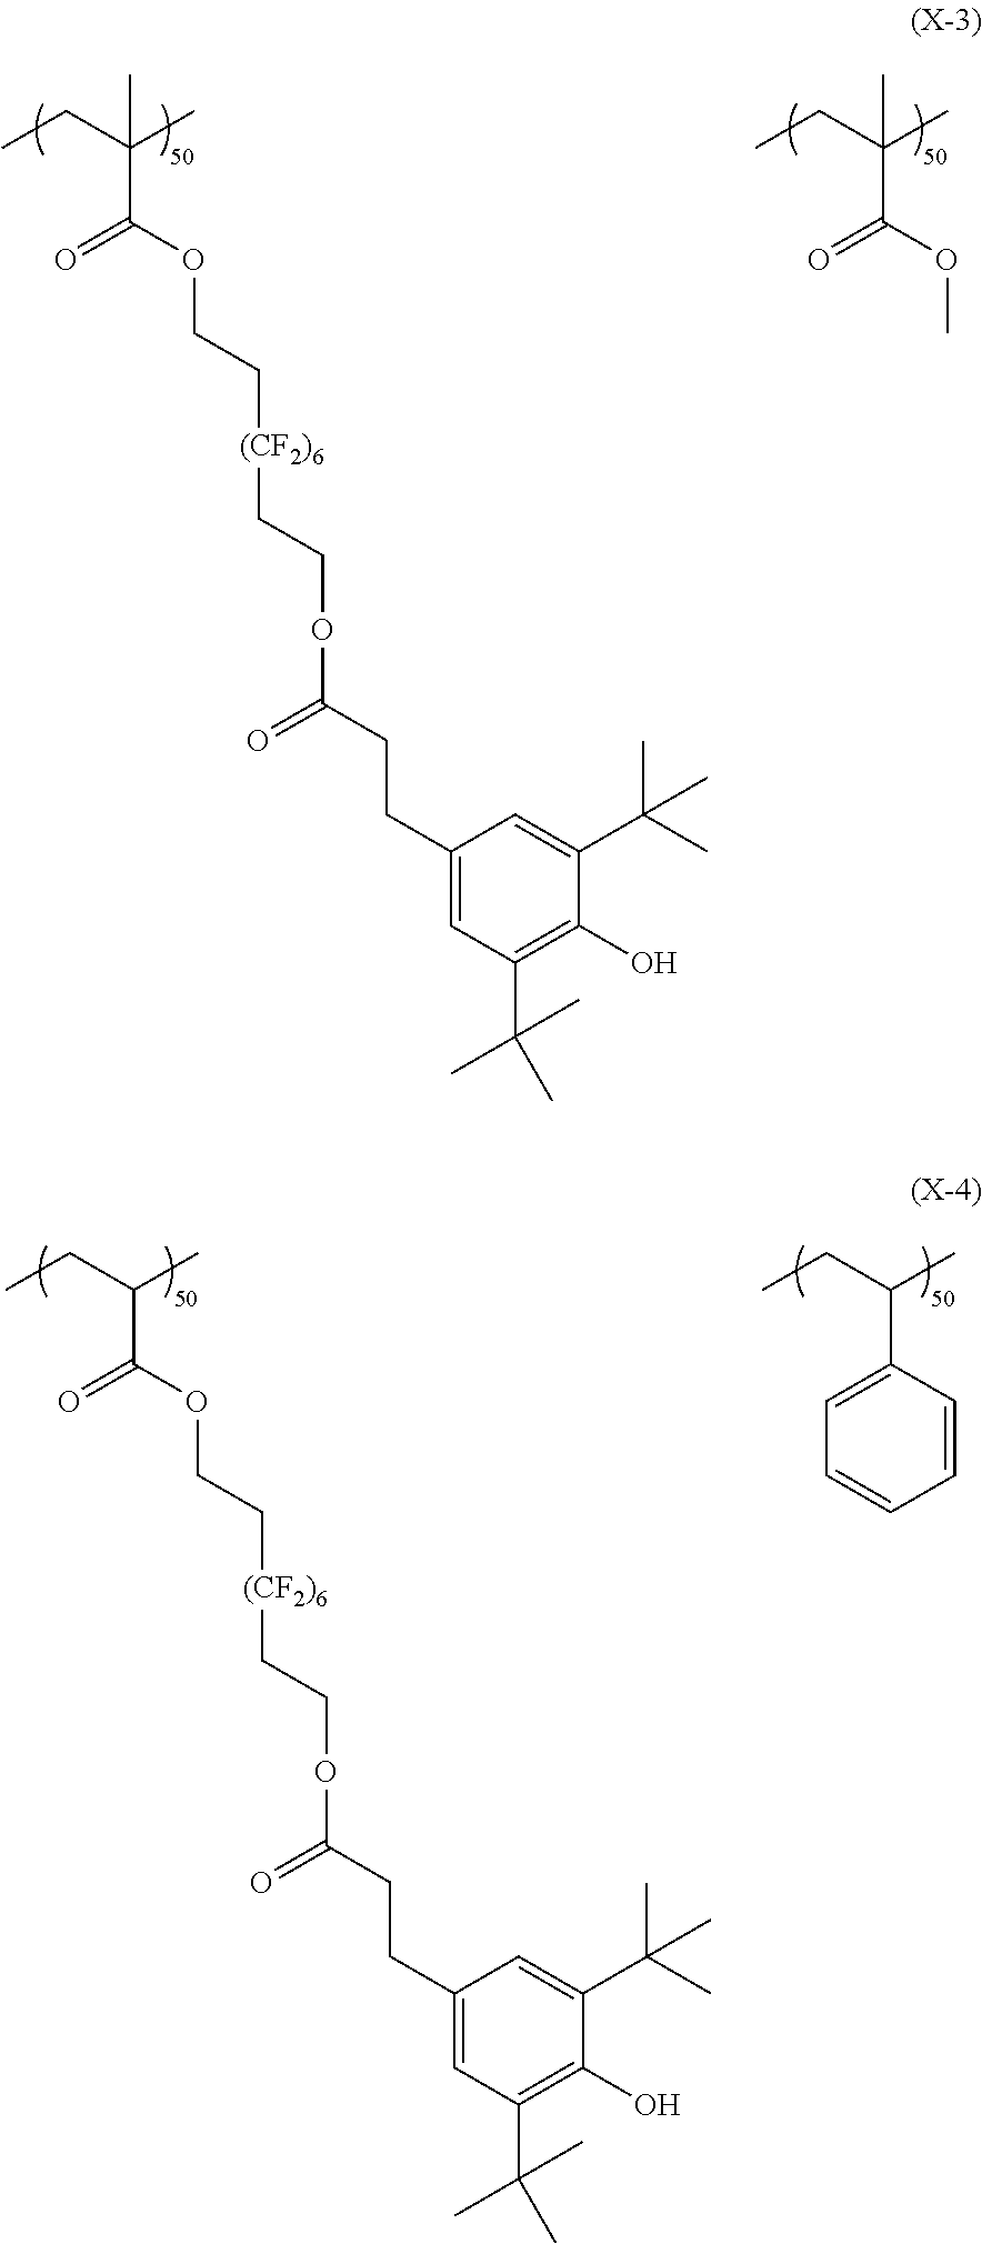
CCC(C)(C)C(=O)OCC[(CF2)6]CCOC(=O)CCC1=CC(C(C)(C)C)=C(O)C(C(C)(C)C)=C1.CCC(C)(C)C(=O)OC.CCC(C)C(=O)OCC[(CF2)6]CCOC(=O)CCC1=CC(C(C)(C)C)=C(O)C(C(C)(C)C)=C1.CCC(C)C1=CC=CC=C1
